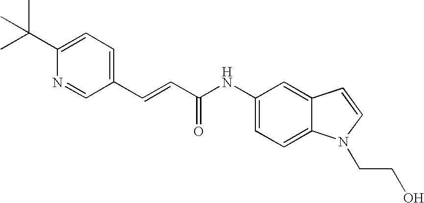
C(C1=CC=C(C(C)(C)C)N=C1)=CC(NC1=CC=C2C(=C1)C=CN2CCO)=O
